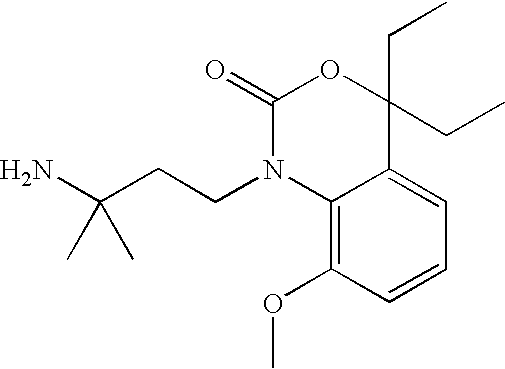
C(CCN1C2=C(OC)C=CC=C2C(CC)(CC)OC1=O)(N)(C)C
